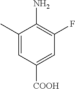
C1(C)=CC([COOH])=CC(F)=C1N
